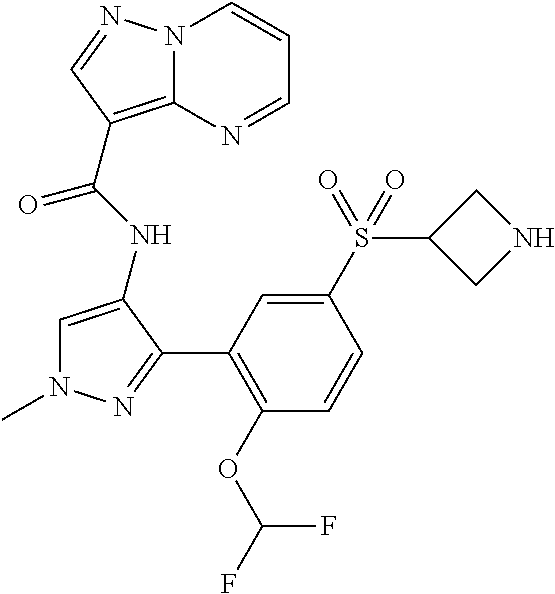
N12C(=C(C(NC3=CN(C)N=C3C3=C(OC(F)F)C=CC(S(C4CNC4)(=O)=O)=C3)=O)C=N1)N=CC=C2
